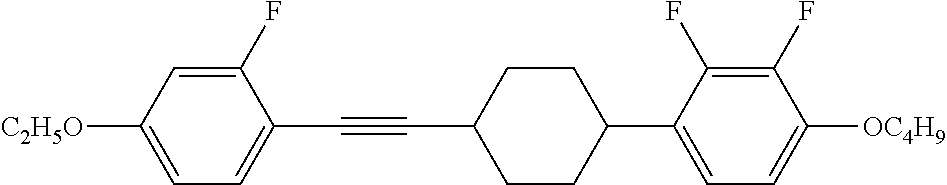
C1(F)=CC([C2H5O])=CC=C1C#CC1CCC(C2=CC=C([OC4H9])C(F)=C2F)CC1
